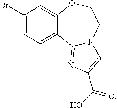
C1(Br)=CC=C2C(=C1)OCCN1C2=NC(C(=O)O)=C1
